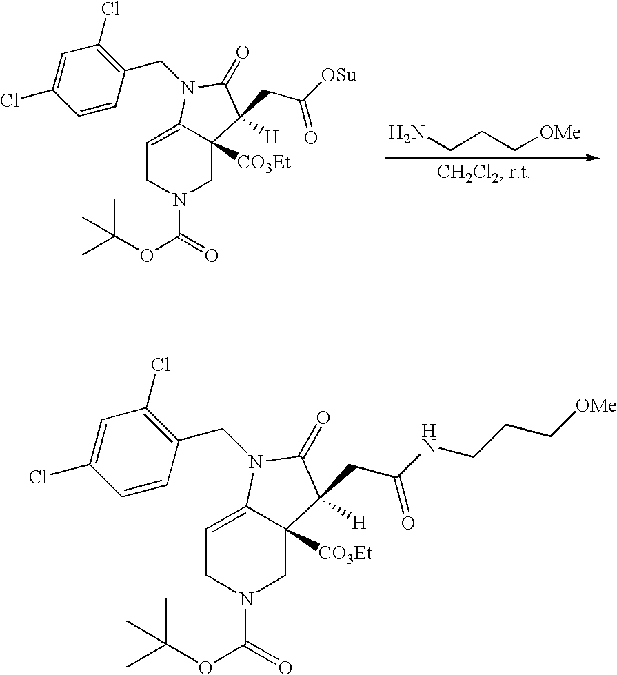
NCCC[OMe].C1=CC(Cl)=CC(Cl)=C1CN1C2=CCN(C(=O)OC(C)(C)C)CC2([CO3Et])C(CC([OSu])=O)([H])C1=O.C1=CC(Cl)=CC(Cl)=C1CN1C2=CCN(C(=O)OC(C)(C)C)CC2([CO3Et])C(CC(NCCC[OMe])=O)([H])C1=O
